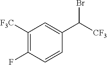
C1([F3C])=C(F)C=CC(C([CF3])Br)=C1
